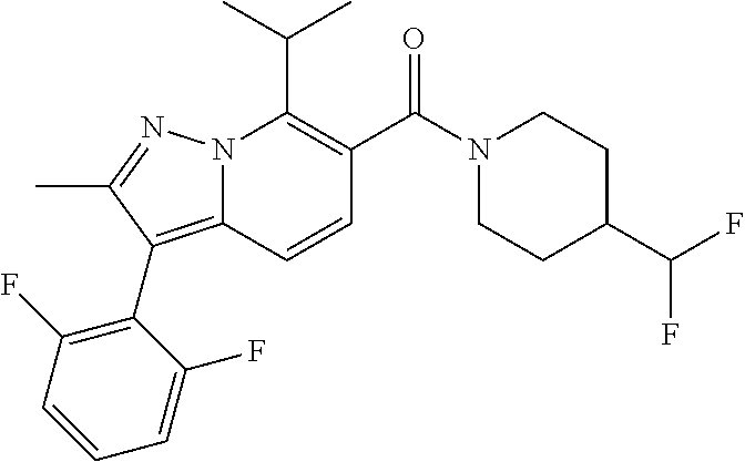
CC(C)C1=C(C(N2CCC(C(F)F)CC2)=O)C=CC2=C(C3=C(F)C=CC=C3F)C(C)=NN12
